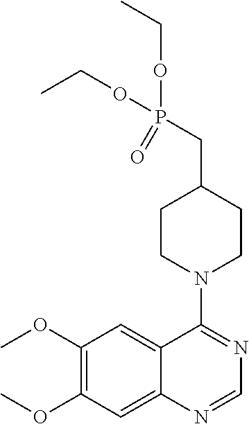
C1(OC)=C(OC)C=C2C(=C1)C(N1CCC(CP(OCC)(=O)OCC)CC1)=NC=N2
